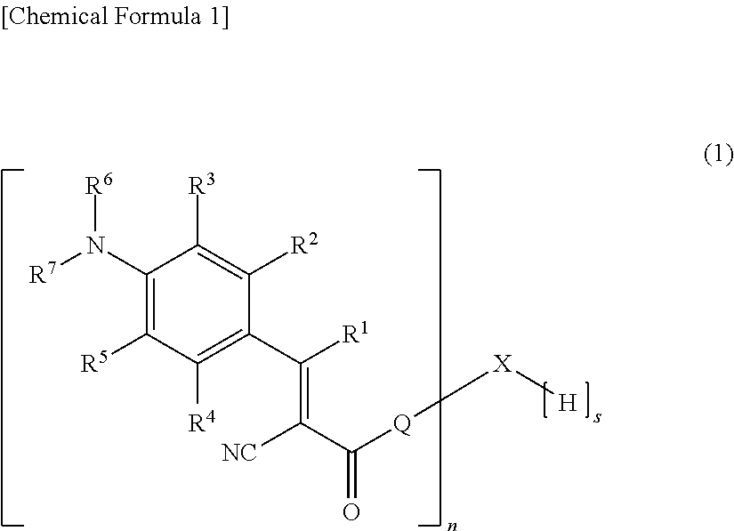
C1(N([R7])[R6])=C([R5])C([R4])=C(C([R1])=C(C([Q][X][H])=O)[NC])C([R2])=C1[R3]
